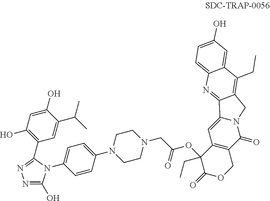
C1(N2CCN(CC(OC3(CC)C(=O)OCC4=C3C=C3N(C4=O)CC4=C(CC)C5=CC(O)=CC=C5N=C34)=O)CC2)=CC=C(N2C(O)=NN=C2C2=C(O)C=C(O)C(C(C)C)=C2)C=C1
